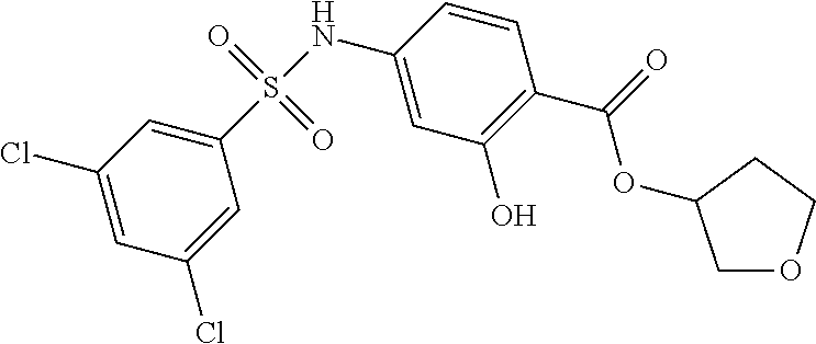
C1(Cl)=CC(Cl)=CC(S(NC2=CC(O)=C(C(=O)OC3COCC3)C=C2)(=O)=O)=C1
